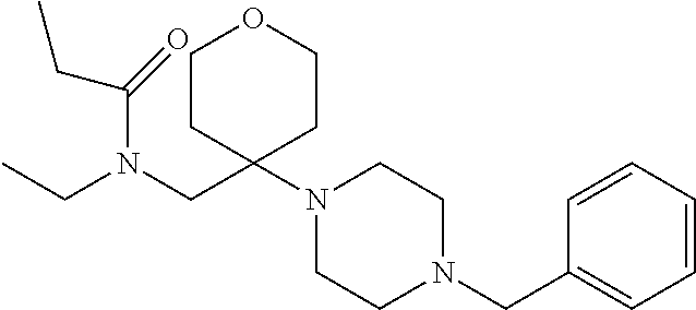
C1=CC=CC=C1CN1CCN(C2(CN(CC)C(=O)CC)CCOCC2)CC1
